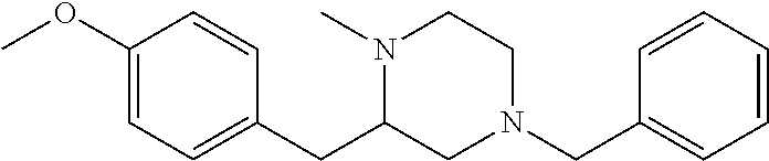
C1(OC)=CC=C(CC2CN(CC3=CC=CC=C3)CCN2C)C=C1
